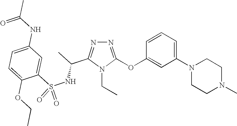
N1=C(OC2=CC(N3CCN(C)CC3)=CC=C2)N(CC)C(C(C)NS(C2=CC(NC(C)=O)=CC=C2OCC)(=O)=O)=N1
